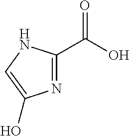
C1(C(O)=O)=NC(O)=CN1
